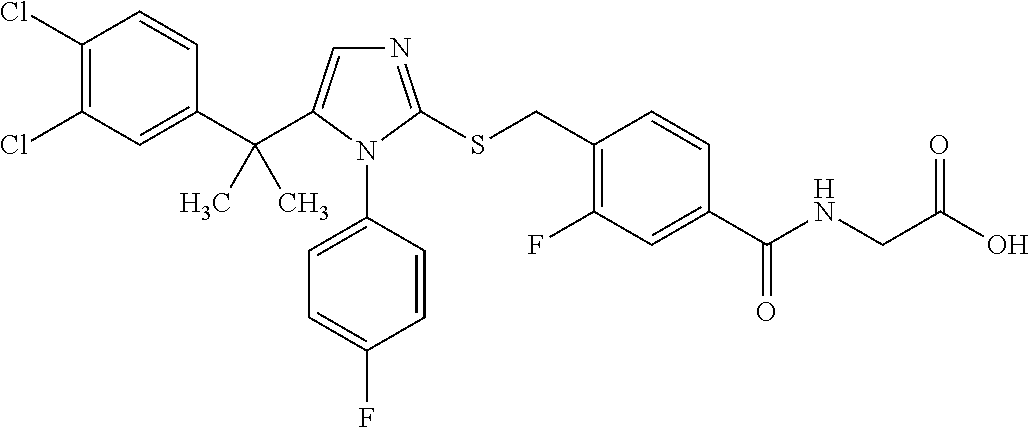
C1(C(C2=CN=C(SCC3=C(F)C=C(C(NCC(O)=O)=O)C=C3)N2C2=CC=C(F)C=C2)(C)C)=CC(Cl)=C(Cl)C=C1
